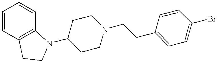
C1=CC2=C(C=C1)N(C1CCN(CCC3=CC=C(Br)C=C3)CC1)CC2
